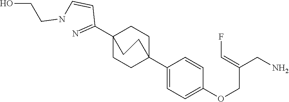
C1(C23CCC(C(C=CNCCO)=N)(CC2)CC3)=CC=C(OCC(CN)=CF)C=C1
